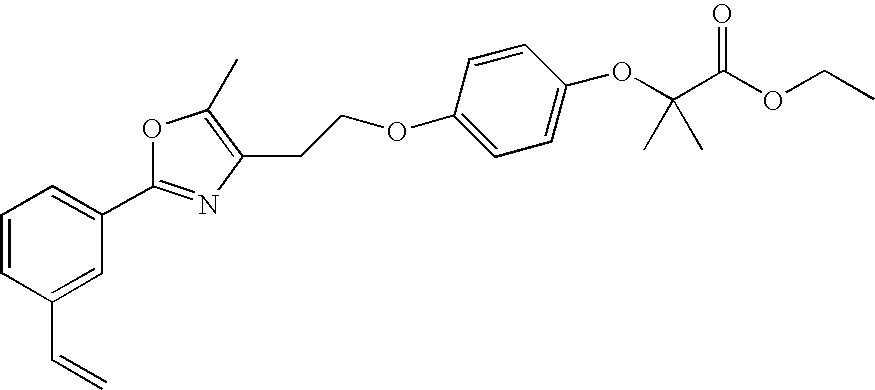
C1=C(C=C)C=CC=C1C1=NC(CCOC2=CC=C(OC(C(OCC)=O)(C)C)C=C2)=C(C)O1
